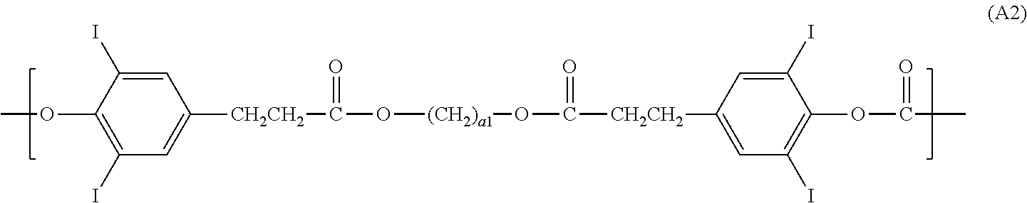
C1=C(I)C(OC)=C(I)C=C1[CH2CH2]C(=O)O[(CH2)a1]OC([CH2CH2]C1=CC(I)=C(OC(=O)C)C(I)=C1)=O
